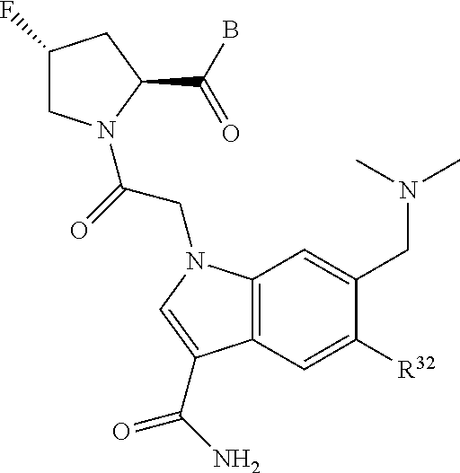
C1(F)CN(C(=O)CN2C3=C(C=C([R32])C(CN(C)C)=C3)C(C(=O)N)=C2)C(C(B)=O)C1
